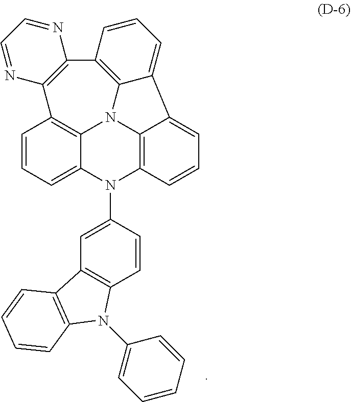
C12=C(C=CC(N3C4=CC=CC5=C4N4C6=C3C=CC=C6C3=CC=CC(=C43)C3=C5N=CC=N3)=C1)N(C1=CC=CC=C1)C1=C2C=CC=C1
